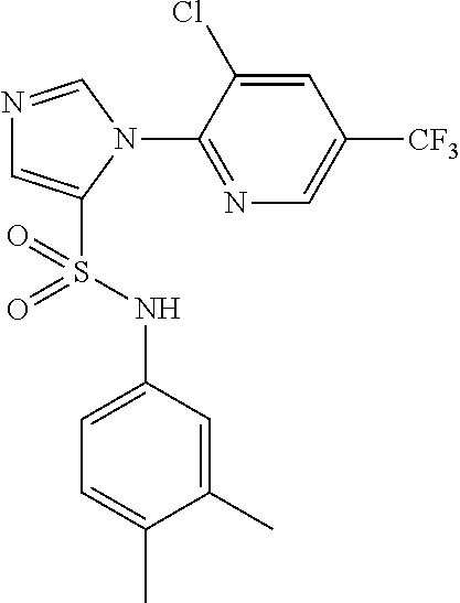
N1=CN(C2=NC=C([CF3])C=C2Cl)C(S(NC2=CC=C(C)C(C)=C2)(=O)=O)=C1
